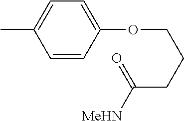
CC1=CC=C(OCCCC(=O)[MeHN])C=C1
